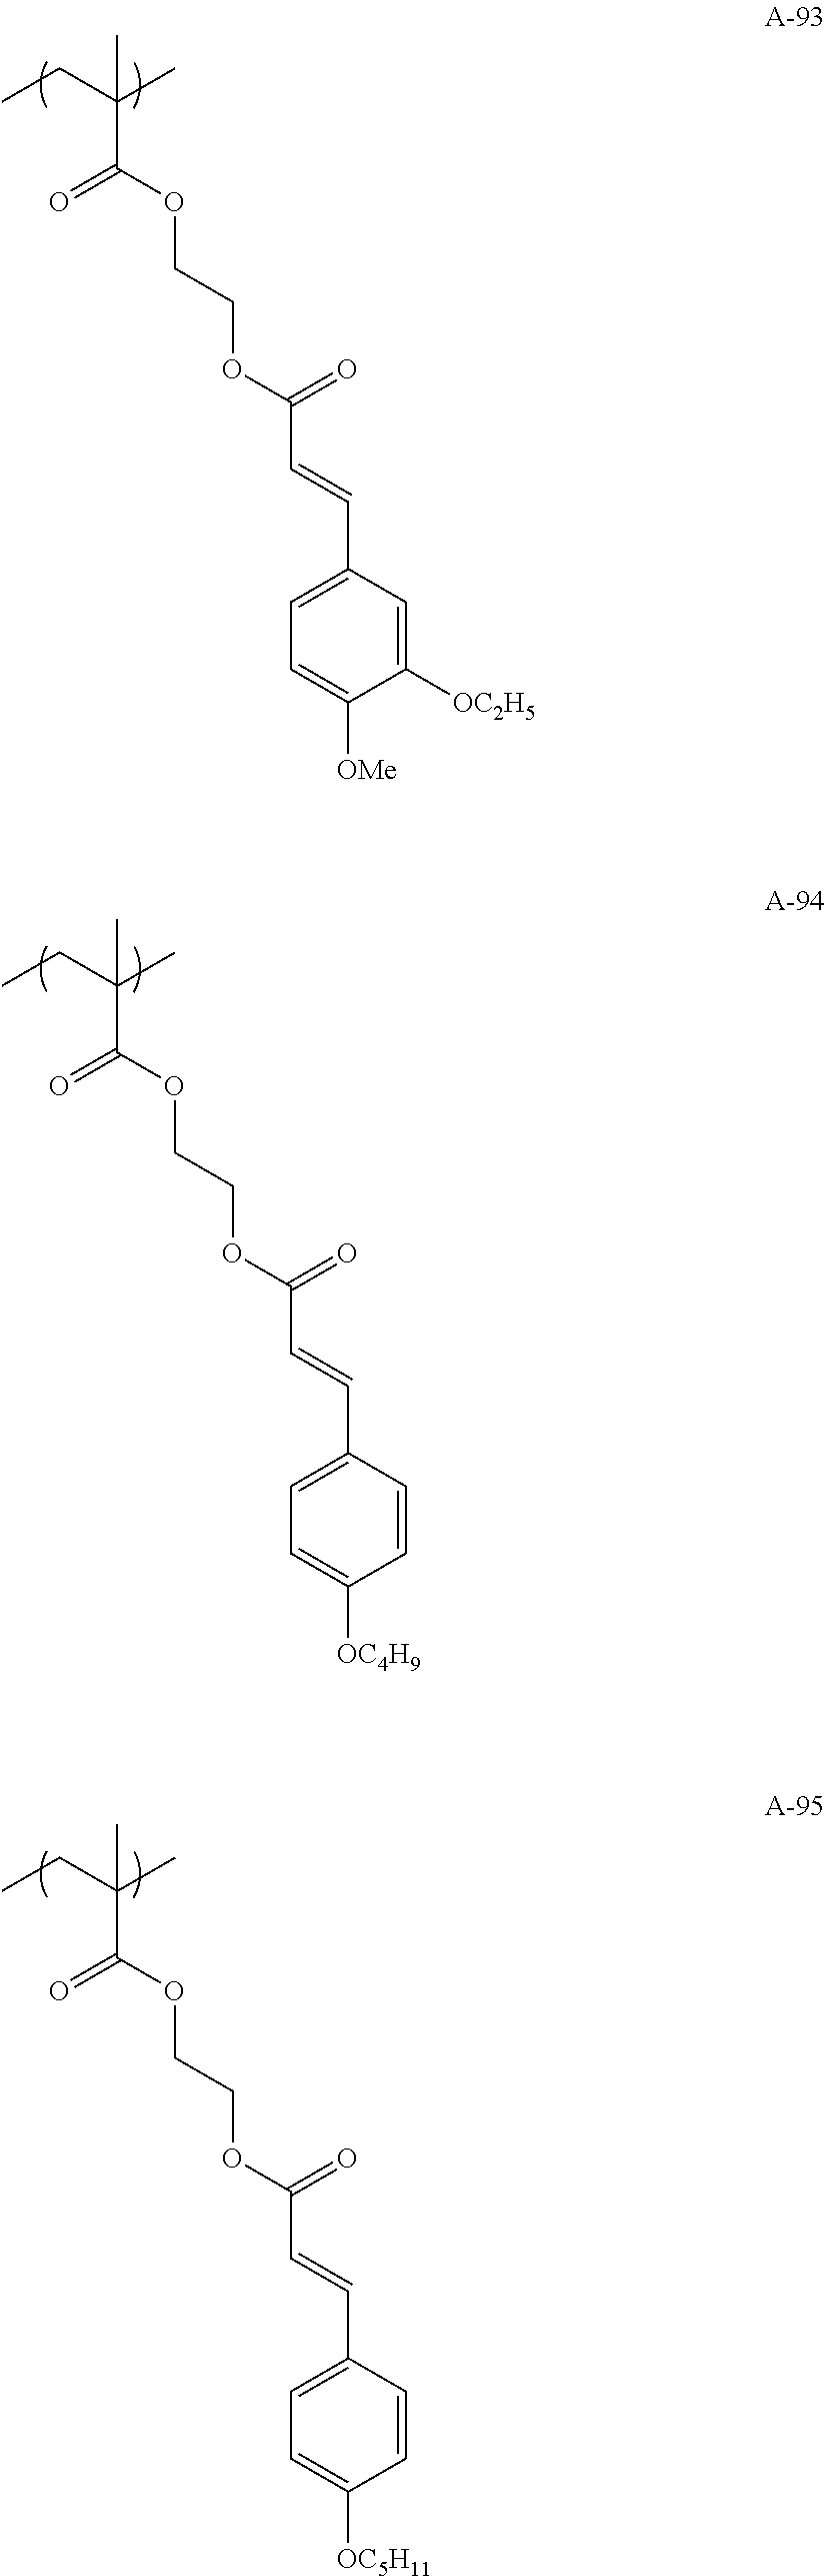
C(C(OCCOC(C=CC1=CC=C([OMe])C([OC2H5])=C1)=O)=O)(CC)(C)C.C(C(OCCOC(C=CC1=CC=C([OC4H9])C=C1)=O)=O)(CC)(C)C.C(C(OCCOC(C=CC1=CC=C([OC5H11])C=C1)=O)=O)(CC)(C)C
